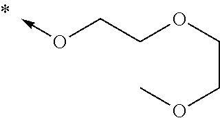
C(OCCO->C)COC
